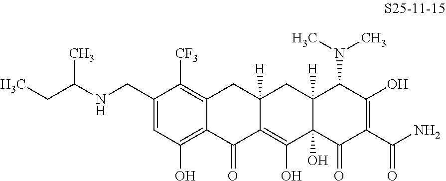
C1=C(CNC(CC)C)C([CF3])=C2C(=C1O)C(=O)C1=C(O)C3(O)C([H])(CC1([H])C2)C(N(C)C)C(O)=C(C(N)=O)C3=O
